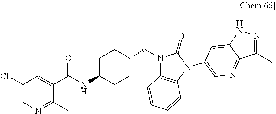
C1(Cl)=CN=C(C)C(C(NC2CCC(CN3C4=C(N(C5=CN=C6C(C)=NNC6=C5)C3=O)C=CC=C4)CC2)=O)=C1
